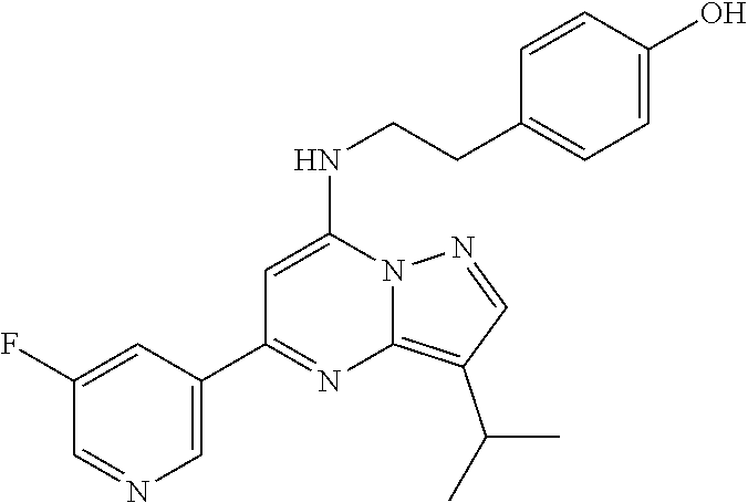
C1(C2=NC3=C(C(C)C)C=NN3C(NCCC3=CC=C(O)C=C3)=C2)=CN=CC(F)=C1
